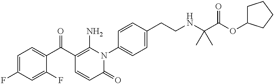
C1=C(F)C=C(F)C(C(C2=C(N)N(C3=CC=C(CCNC(C(OC4CCCC4)=O)(C)C)C=C3)C(=O)C=C2)=O)=C1
